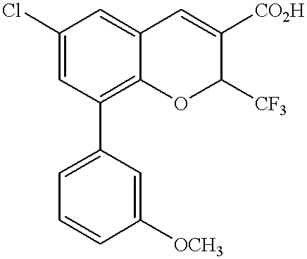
C12=C(C3=CC=CC([OCH3])=C3)C=C(Cl)C=C1C=C([CO2H])C([CF3])O2
